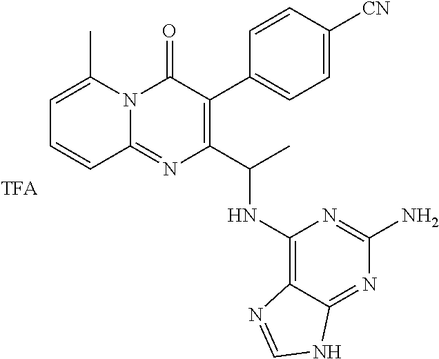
C1=C(C)N2C(=NC(C(C)NC3=C4C(=NC(N)=N3)NC=N4)=C(C3=CC=C([CN])C=C3)C2=O)C=C1
